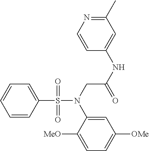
C1=C(S(=O)(=O)N(CC(NC2=CC(C)=NC=C2)=O)C2=CC([OMe])=CC=C2[MeO])C=CC=C1
